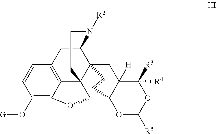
C1(O[G])=C2C3=C(C=C1)CC1C45C3(C(C3(C([H])(C4)C([R4])([R3])OC([R5])O3)cc5)O2)CCN1[R2]
